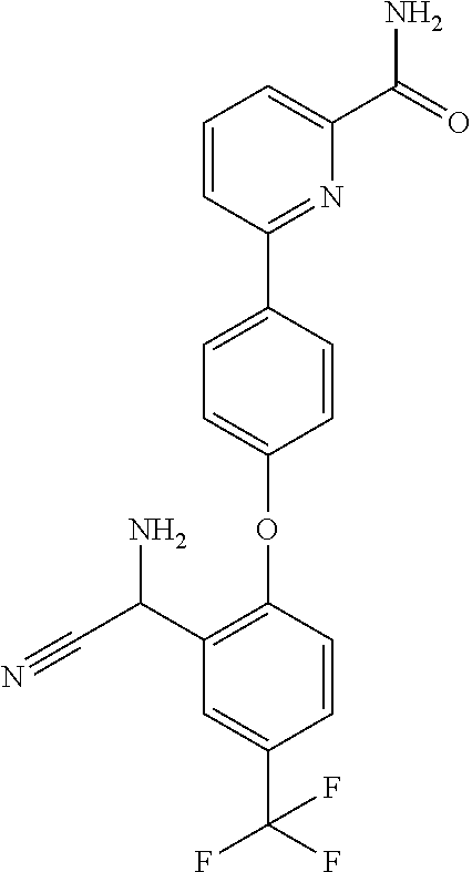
C1=CC(C2=NC(C(=O)N)=CC=C2)=CC=C1OC1=C(C(C#N)N)C=C(C(F)(F)F)C=C1
